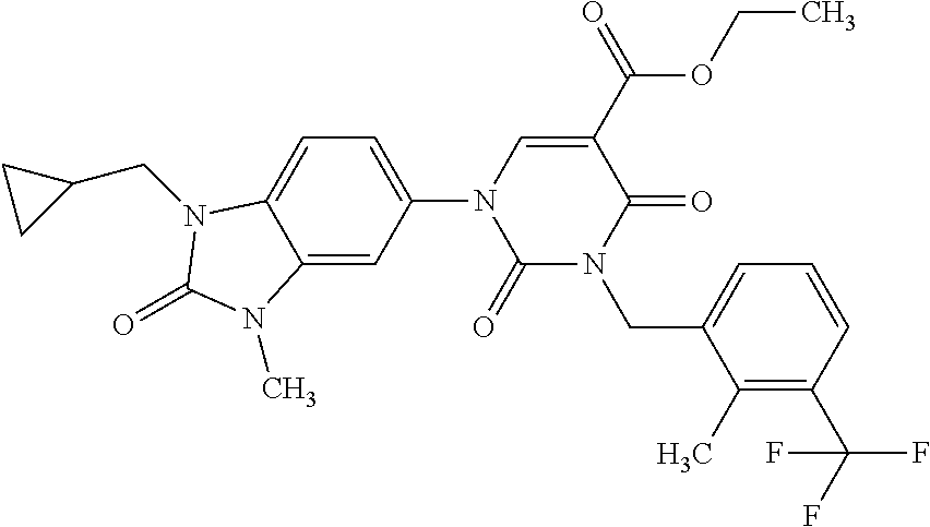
C1(=O)N(CC2=CC=CC(C(F)(F)F)=C2C)C(=O)C(C(OCC)=O)=CN1C1=CC=C2C(=C1)N(C)C(=O)N2CC1CC1
